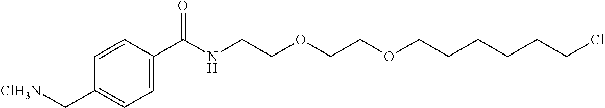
C1=CC(C(NCCOCCOCCCCCCCl)=O)=CC=C1C[ClH3N]
